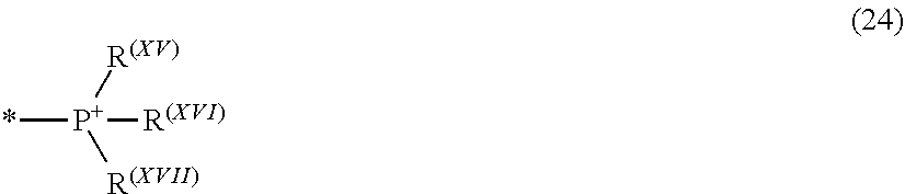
*[P+]([R(XVI)])([R(XV)])[R(XVII)]
